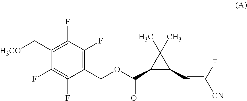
C1(C(=O)OCC2=C(F)C(F)=C(C[H3CO])C(F)=C2F)C(C=C([CN])F)C1(C)C
